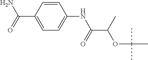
C1(C(=O)N)=CC=C(NC(=O)C(OC(C)(C)C)C)C=C1
